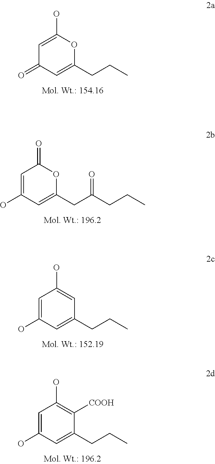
C1=C(O)OC(CCC)=CC1=O.C1=C(O)C=C(CC(CCC)=O)OC1=O.C1=C(O)C=C(CCC)C=C1O.C1=C(O)C=C(CCC)C([COOH])=C1O
